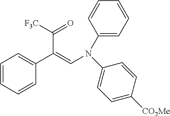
C1(C(C(=O)[F3C])=CN(C2=CC=CC=C2)C2=CC=C([CO2Me])C=C2)=CC=CC=C1
